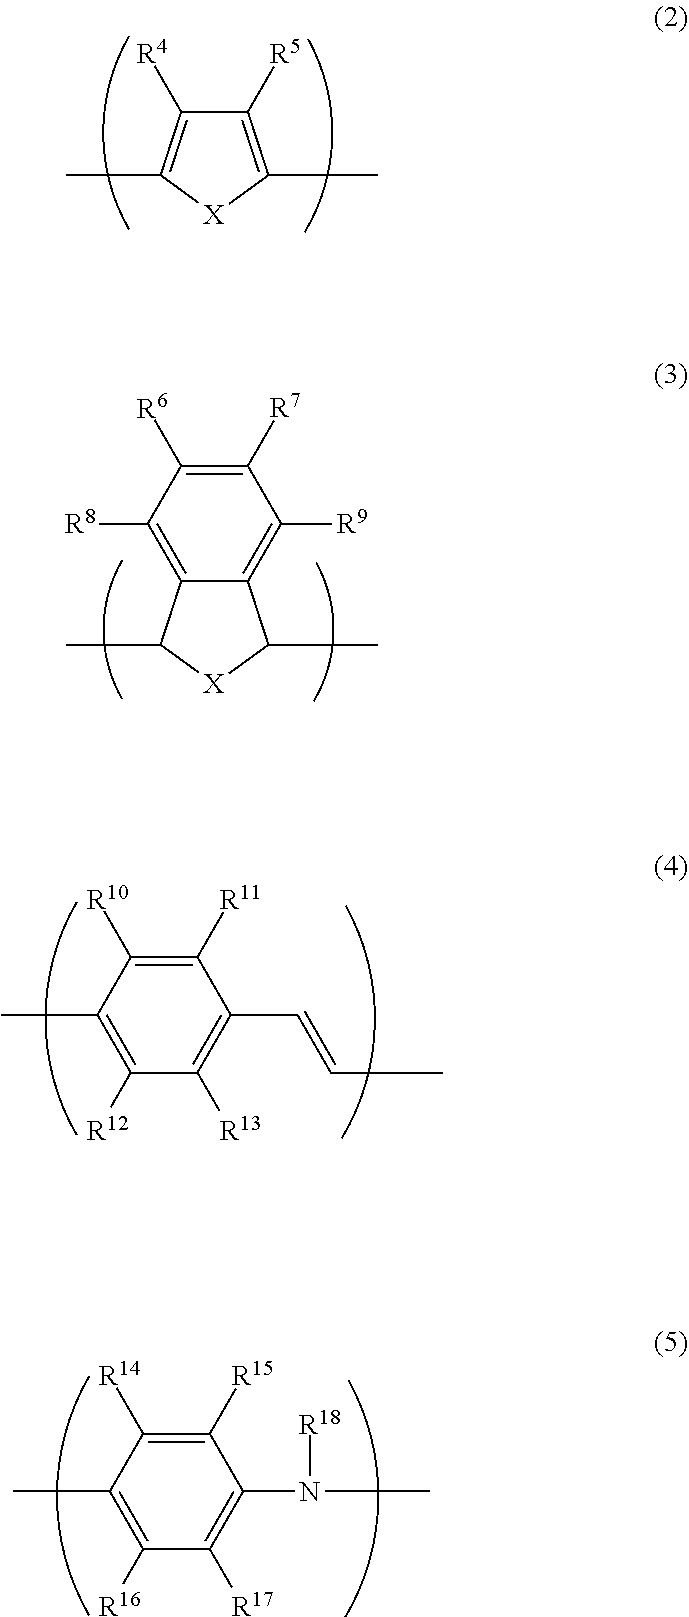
C1([R5])=C(C)[X]C(C)=C1[R4].C12=C([R9])C([R7])=C([R6])C([R8])=C1C(C)[X]C2C.C1([R11])=C([R10])C(C)=C([R12])C([R13])=C1C=CC.C1([R15])=C([R14])C(C)=C([R16])C([R17])=C1N([R18])C
